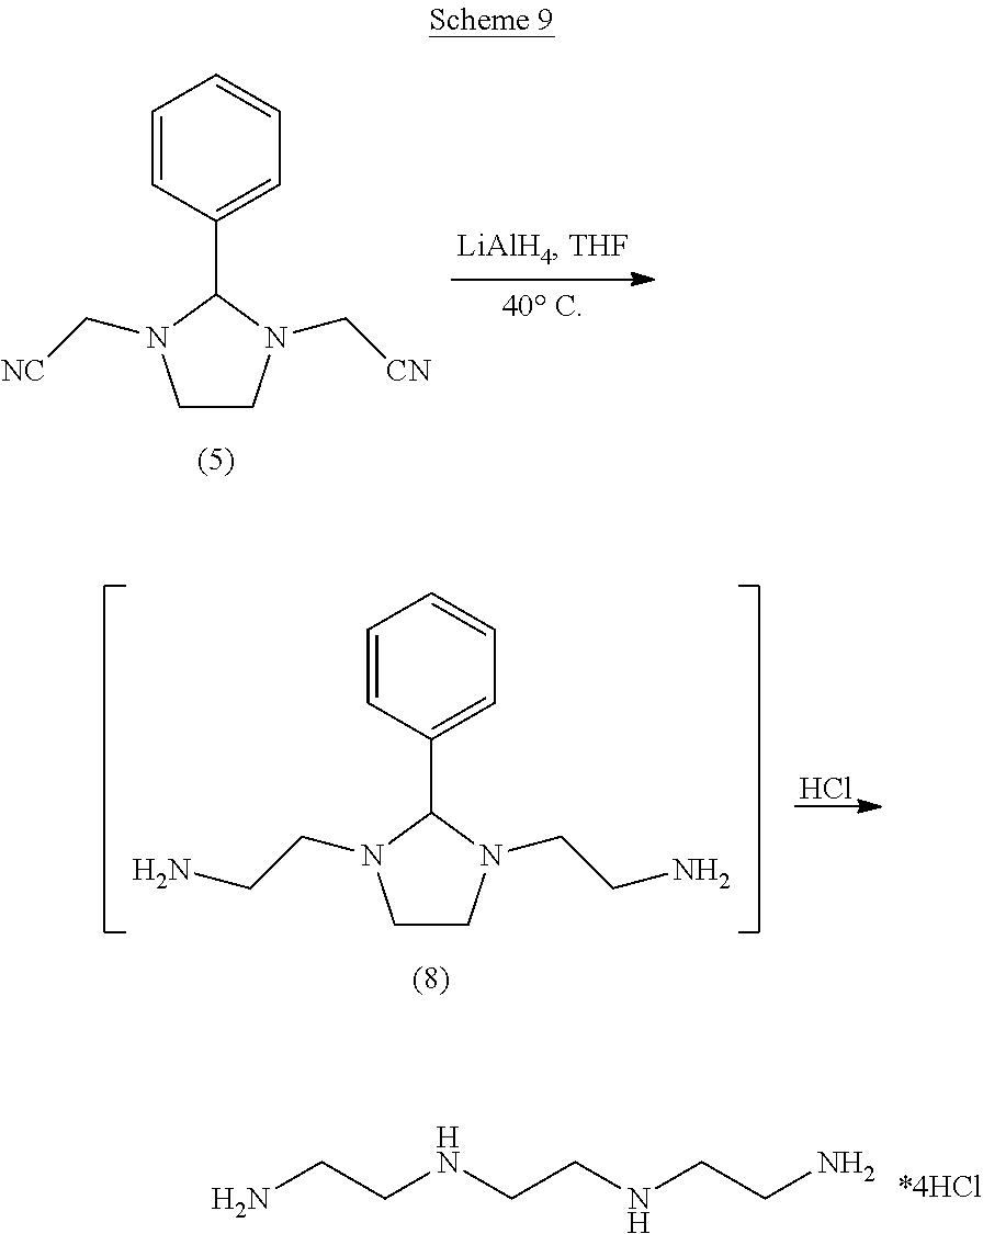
C1=CC(C2N(C[NC])CCN2C[CN])=CC=C1.Cl.C1=CC(C2N(CCN)CCN2CCN)=CC=C1.NCCNCCNCCN
